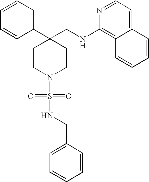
C1(CNC2=C3C(=CC=N2)C=CC=C3)(C2=CC=CC=C2)CCN(S(NCC2=CC=CC=C2)(=O)=O)CC1
